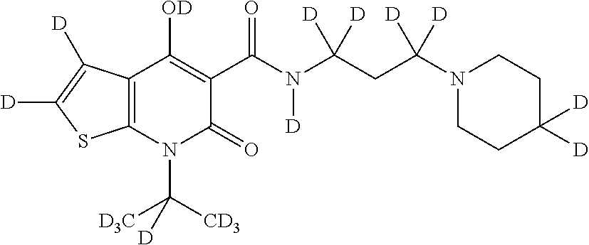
C12=C(N(C([CD3])([D3C])[D])C(=O)C(C(N(C(CC(N3CCC([D])([D])CC3)([D])[D])([D])[D])[D])=O)=C1[OD])SC([D])=C2[D]
